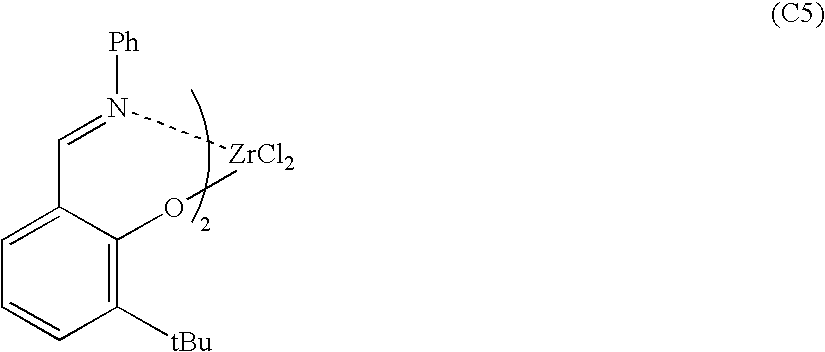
C1=N([Ph])[ZrCl2]OC2=C([tBu])C=CC=C12
